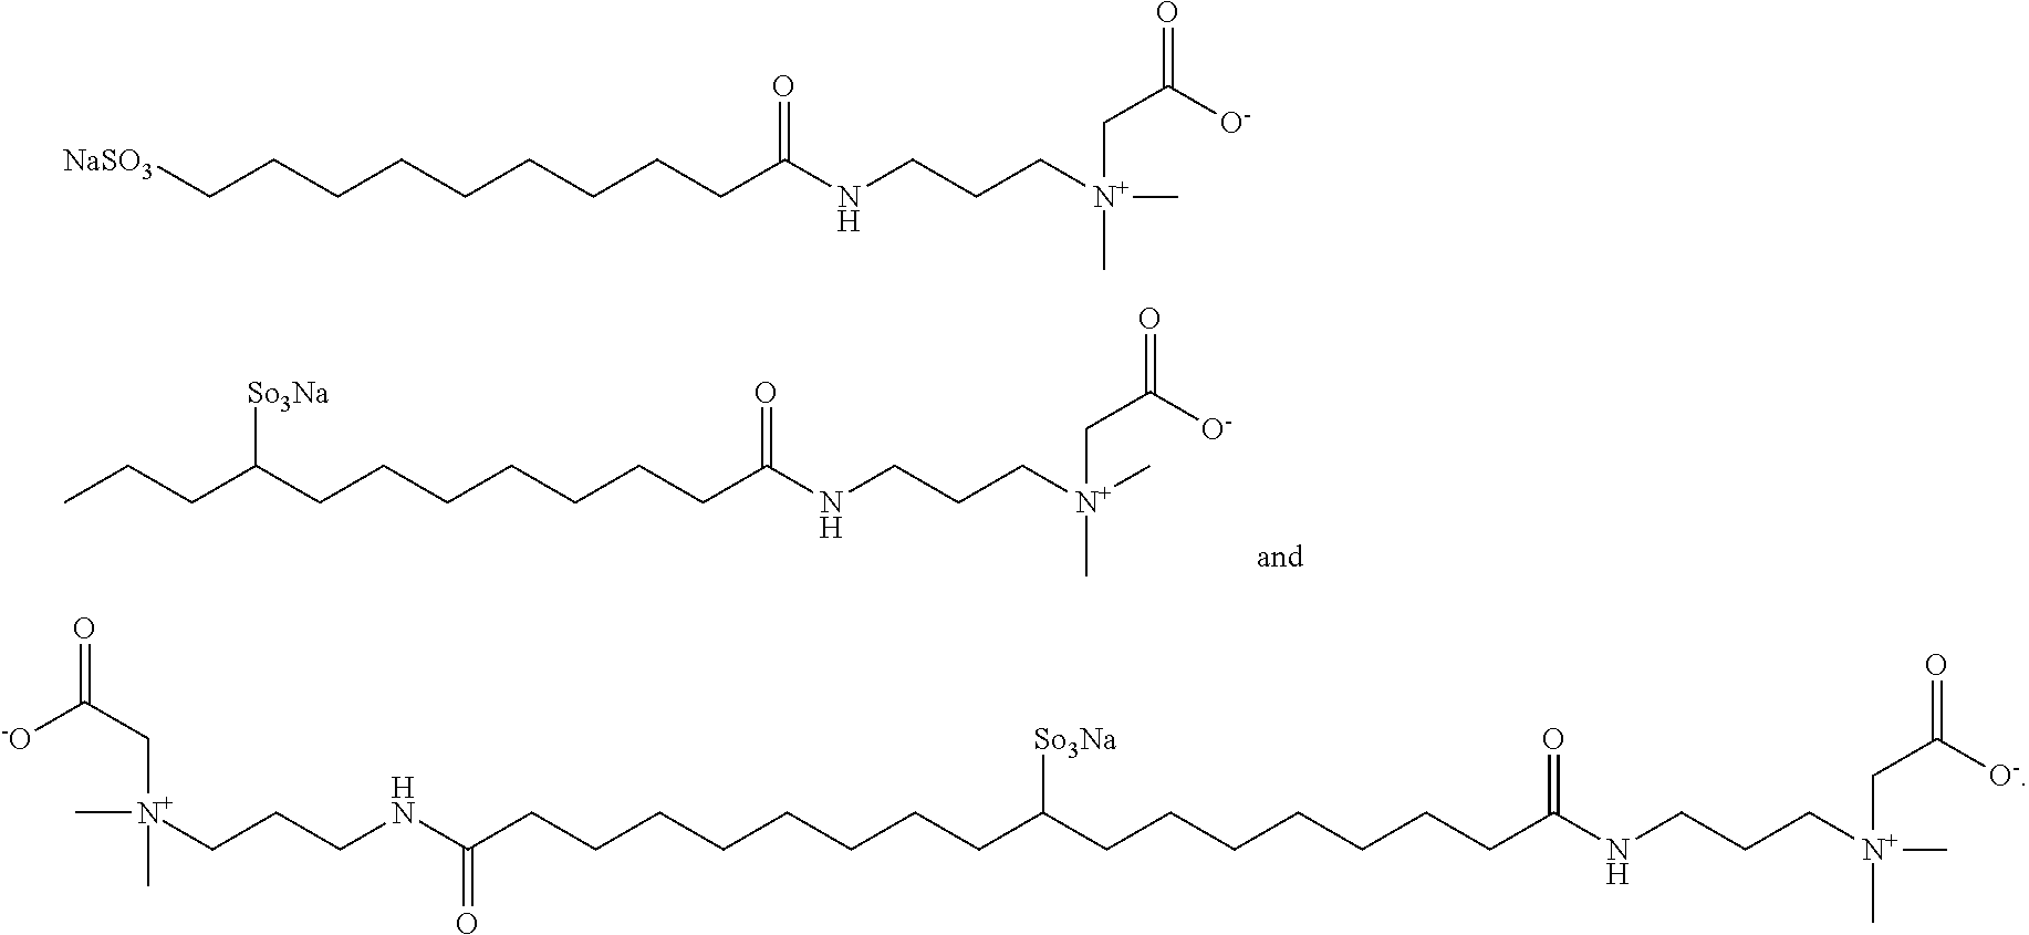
CCCC(CCCCCCCC(NCCC[N+](C)(C)CC([O-])=O)=O)[So3Na].C(CCNC(CCCCCCCCC(CCCCCCCC(NCCC[N+](C)(CC([O-])=O)C)=O)[So3Na])=O)[N+](C)(CC([-O])=O)C.[NaSO3]CCCCCCCCCC(NCCC[N+](C)(C)CC([O-])=O)=O
